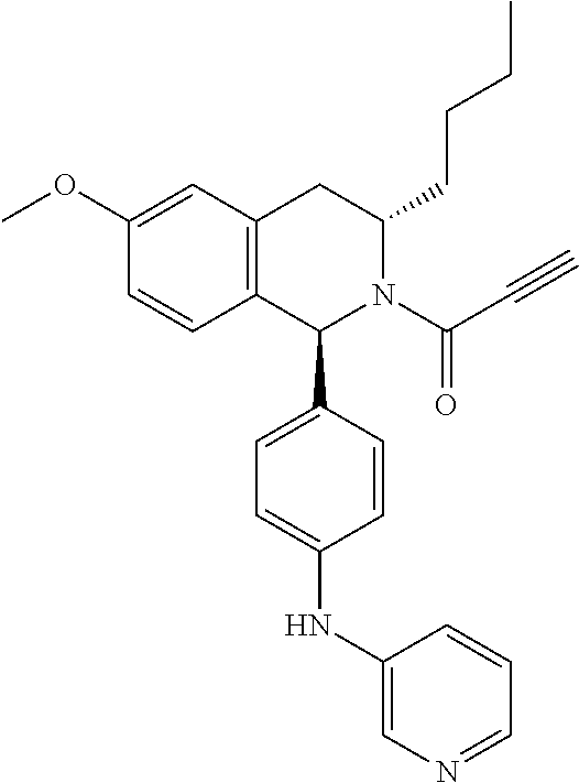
C12=C(CC(CCCC)N(C(C#C)=O)C1C1=CC=C(NC3=CN=CC=C3)C=C1)C=C(OC)C=C2
